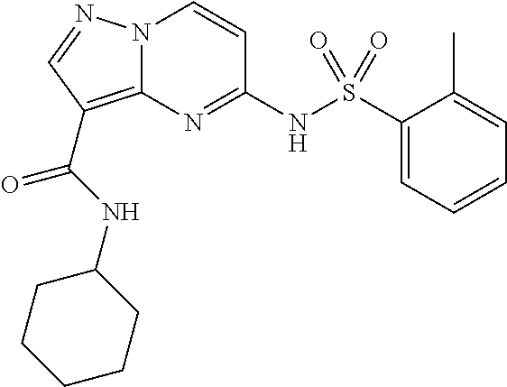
N(C1=NC2=C(C(=O)NC3CCCCC3)C=NN2C=C1)S(C1=CC=CC=C1C)(=O)=O
